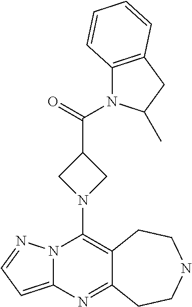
N12C(=CC=N1)N=C1C(=C2N2CC(C(=O)N3C4=C(CC3C)C=CC=C4)C2)CCNCC1
